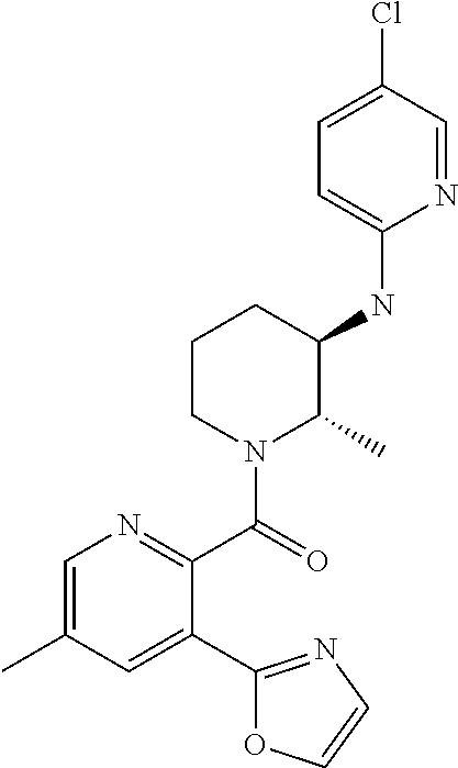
C1(NC2C(C)N(C(=O)C3=NC=C(C)C=C3C3=NC=CO3)CCC2)=CC=C(Cl)C=N1
